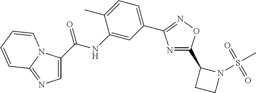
N1=C(C2CCN2S(C)(=O)=O)ON=C1C1=CC=C(C)C(NC(=O)C2=CN=C3N2C=CC=C3)=C1
